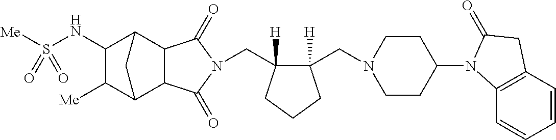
C(C1([H])C(CN2CCC(N3C4=C(C=CC=C4)CC3=O)CC2)([H])CCC1)N1C(=O)C2C3C([Me])C(NS([Me])(=O)=O)C(C2C1=O)C3
